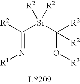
C(=N[R1])([Si](C(O[R3])([R2])[R2])([R2])[R2])[R2]
